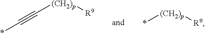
*C#C[(CH2)p][R9].*[(CH2)p][R9]
